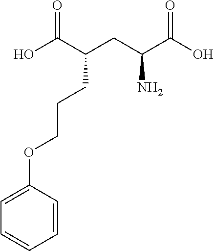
OC(C(CC(C(O)=O)N)CCCOC1=CC=CC=C1)=O
